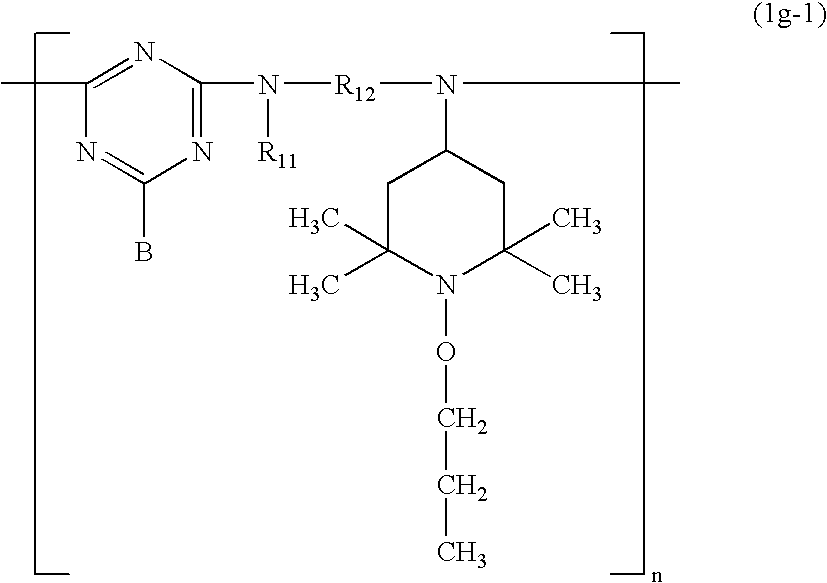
N1=C(B)N=C(N([R12]N(C)C2CC(C)(C)N(OCCC)C(C)(C)C2)[R11])N=C1C
